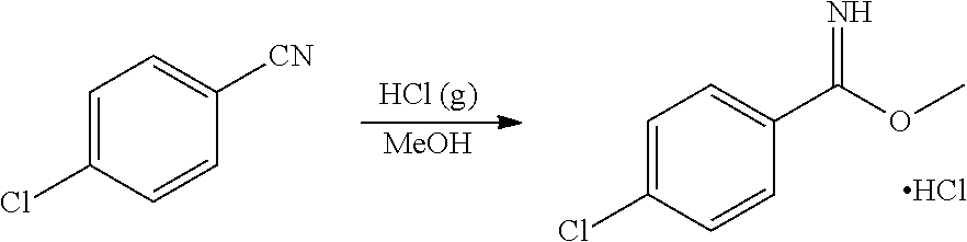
C1=C(Cl)C=CC([CN])=C1.C1=C(Cl)C=CC(C(OC)=N)=C1.[MeOH].Cl
